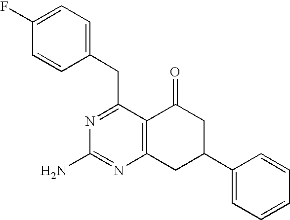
C1(C2CC(=O)C3=C(C2)N=C(N)N=C3CC2=CC=C(F)C=C2)=CC=CC=C1
